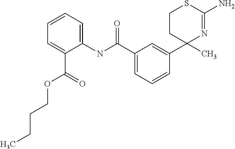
C1CC(C2=CC(C(NC3=CC=CC=C3C(=O)OCCCC)=O)=CC=C2)(C)N=C(N)S1
